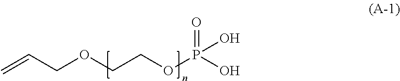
C=CCOCCOP(O)(=O)O
